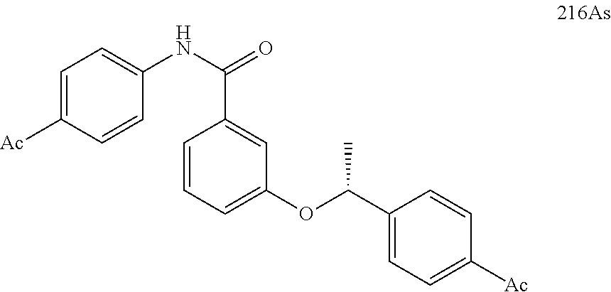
C1=C([Ac])C=CC(NC(=O)C2=CC(OC(C)C3=CC=C([Ac])C=C3)=CC=C2)=C1
